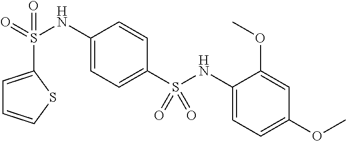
C1(NS(C2=CC=C(NS(=O)(=O)C3=CC=CS3)C=C2)(=O)=O)=CC=C(OC)C=C1OC
